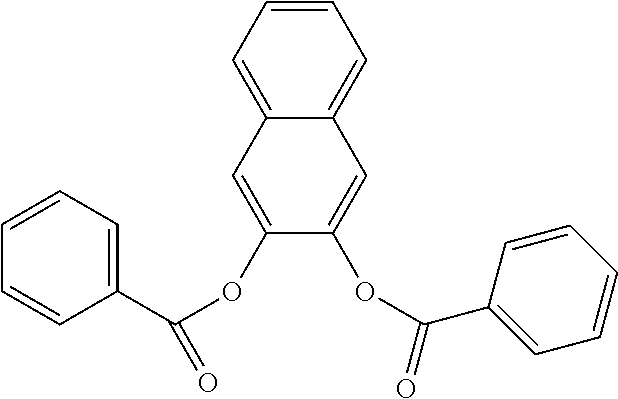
C1=CC=C(C(OC2=CC3=CC=CC=C3C=C2OC(=O)C2=CC=CC=C2)=O)C=C1
